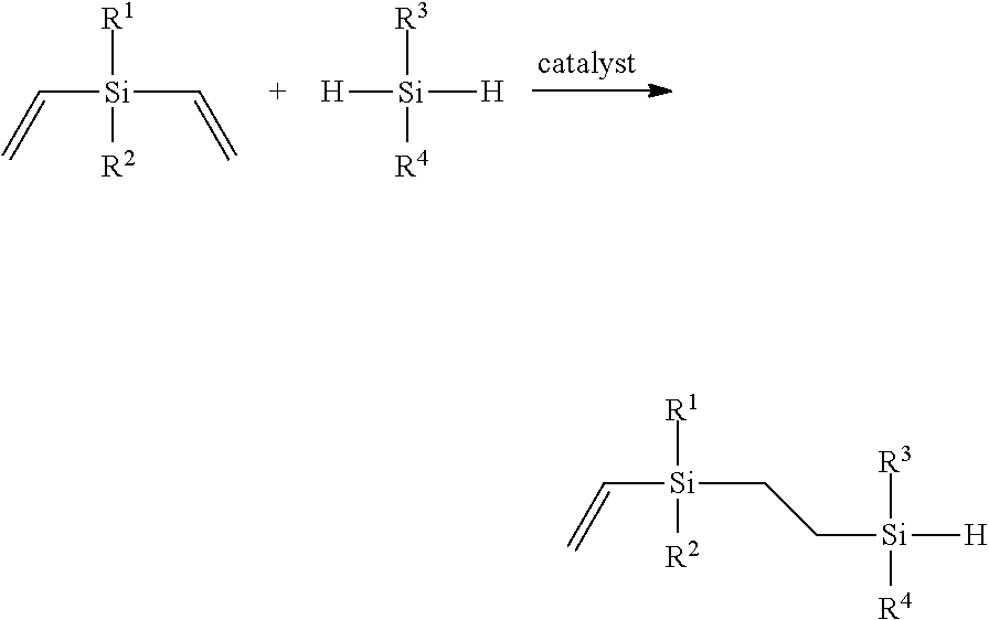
C([Si](C=C)([R1])[R2])=C.[H][Si]([H])([R3])[R4].C([Si](CC[Si]([H])([R3])[R4])([R1])[R2])=C
